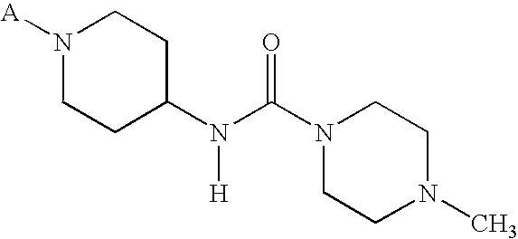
[A]N1CCC(N(C(N2CCN(C)CC2)=O)[H])CC1
